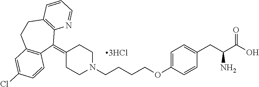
C1=C(OCCCCN2CCC(=C3C4=C(CCC5=C3C=CC(Cl)=C5)C=CC=N4)CC2)C=CC(CC(C(O)=O)N)=C1
